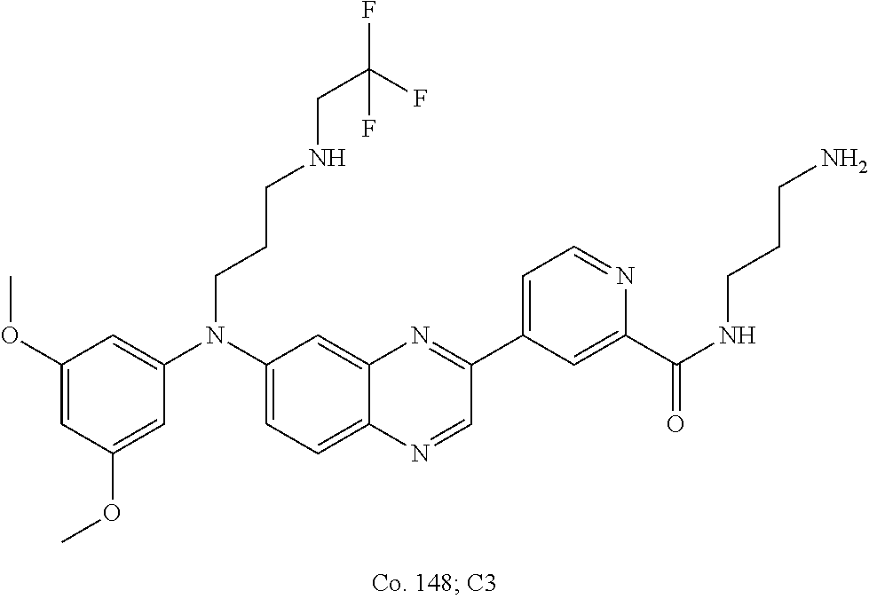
C1(OC)=CC(OC)=CC(N(C2=CC=C3C(=C2)N=C(C2=CC=NC(C(NCCCN)=O)=C2)C=N3)CCCNCC(F)(F)F)=C1
